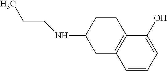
C1CC2=C(CC1NCCC)C=CC=C2O
